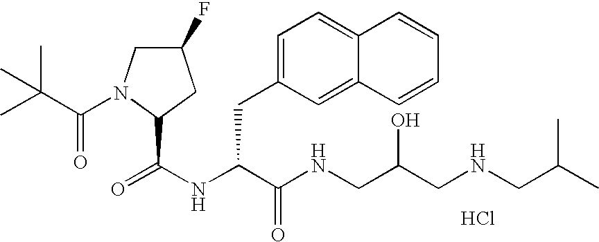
Cl.N(C(C(NCC(CNCC(C)C)O)=O)CC1=CC=C2C(=C1)C=CC=C2)C(=O)C1N(C(=O)C(C)(C)C)CC(F)C1
